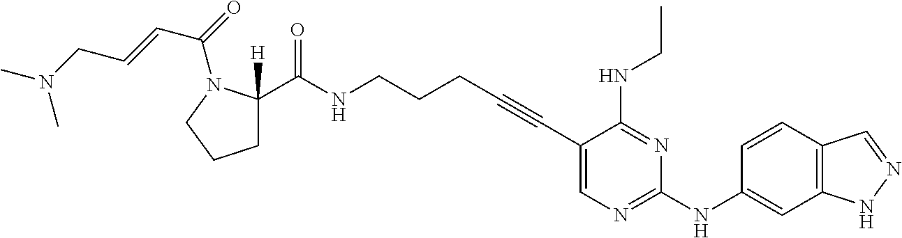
C1(C#CCCCNC(=O)C2([H])CCCN2C(=O)C=CCN(C)C)=CN=C(NC2=CC3=C(C=C2)C=NN3)N=C1NCC
